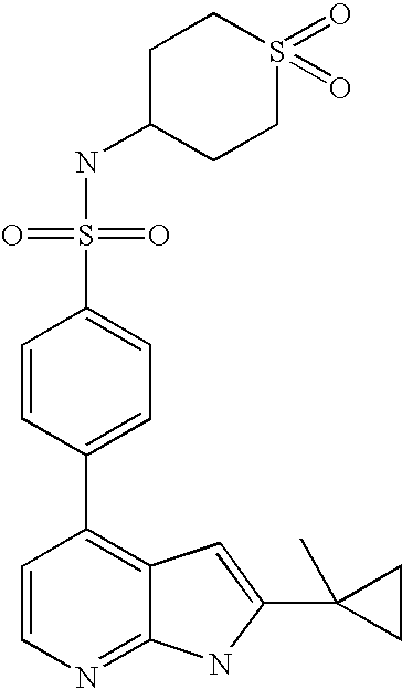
C1=CN=C2C(=C1C1=CC=C(S(=O)(NC3CCS(=O)(=O)CC3)=O)C=C1)C=C(C1(C)CC1)N2
